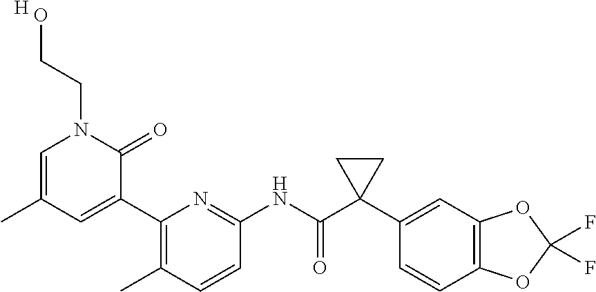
C1=C(C)C=C(C2=C(C)C=CC(NC(C3(C4=CC5=C(C=C4)OC(F)(F)O5)CC3)=O)=N2)C(=O)N1CCO.[H]
